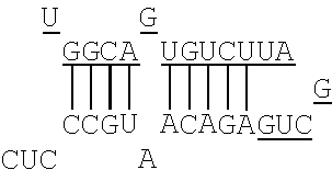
[GGCA](C)(C)([G])[U].[A].[U].[CUC].[UGUCUUA]([A])(C)([A])([G])[AGUC]
